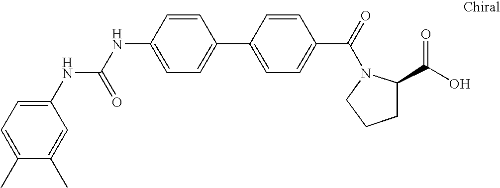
N(C1=CC=C(C2=CC=C(C(=O)N3C(C(O)=O)CCC3)C=C2)C=C1)C(=O)NC1=CC=C(C)C(C)=C1
